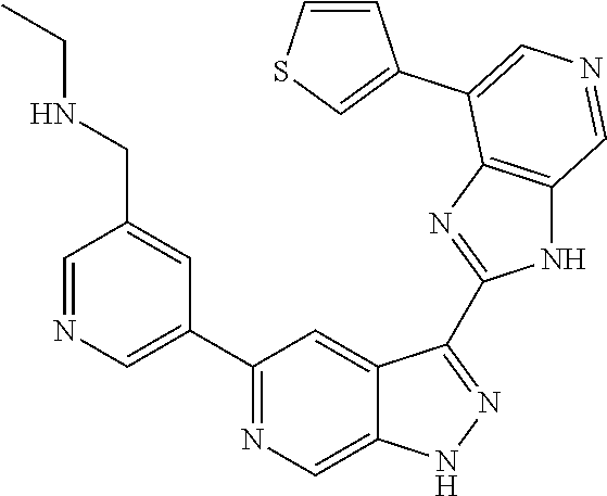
C1(C2=CN=CC(CNCC)=C2)=NC=C2C(=C1)C(C1=NC3=C(N1)C=NC=C3C1=CSC=C1)=NN2
